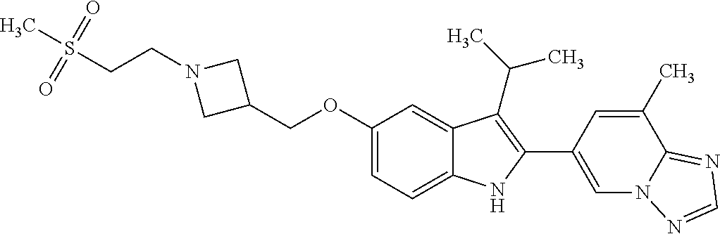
C(OC1=CC=C2C(=C1)C(C(C)C)=C(C1=CN3C(=NC=N3)C(C)=C1)N2)C1CN(CCS(C)(=O)=O)C1
